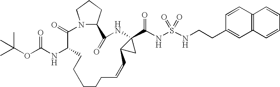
N12C(CCC1)C(=O)NC1(C(NS(=O)(=O)NCCC3=CC4=C(C=C3)C=CC=C4)=O)C(C1)C=CCCCCCC(NC(OC(C)(C)C)=O)C2=O
